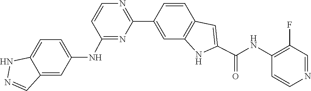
C1=CC2=C(C=C1C1=NC=CC(NC3=CC=C4C(=C3)C=NN4)=N1)NC(C(NC1=C(F)C=NC=C1)=O)=C2
